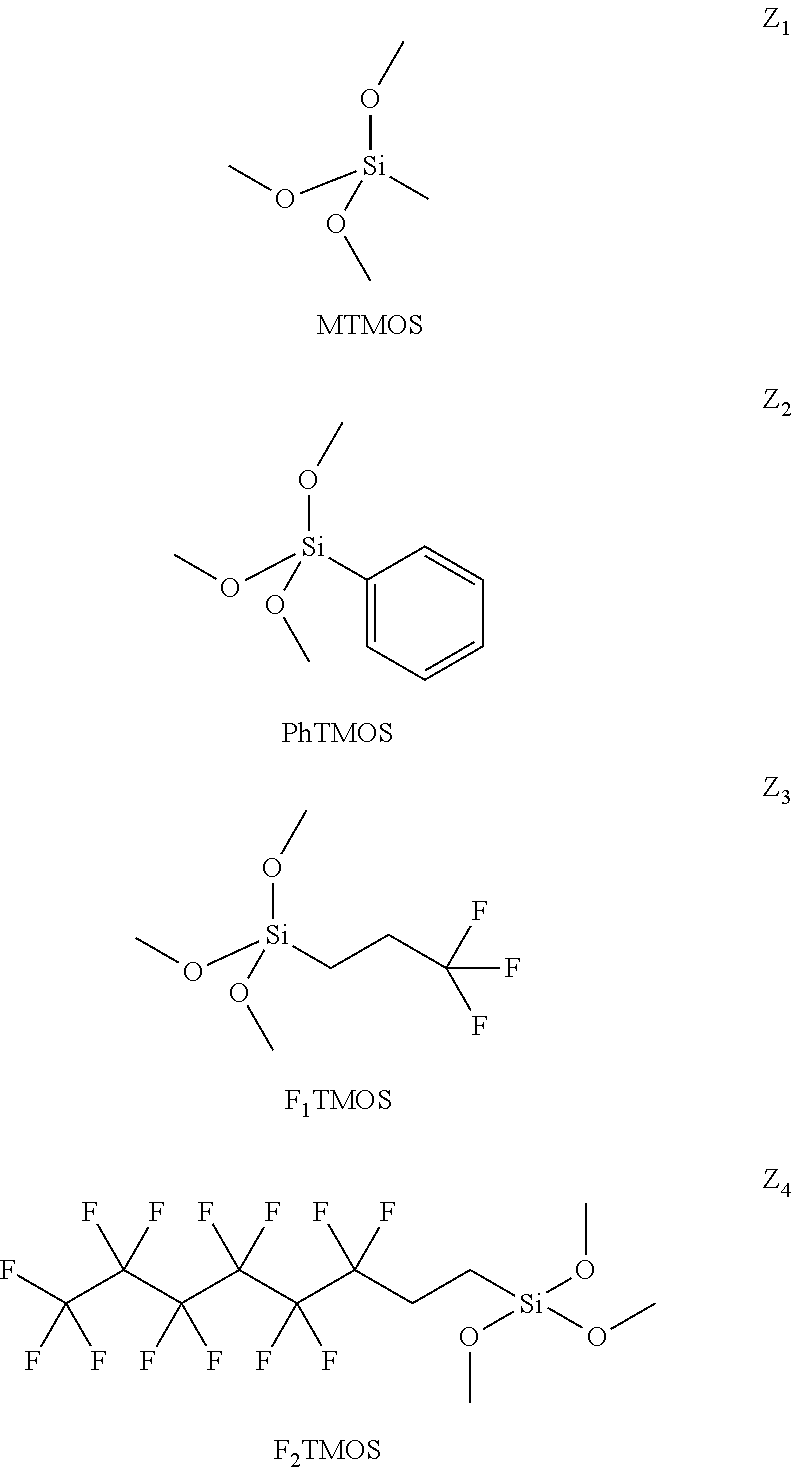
CO[Si](OC)(C)OC.CO[Si](OC)(C1=CC=CC=C1)OC.CO[Si](OC)(CCC(F)(F)F)OC.FC(C(C(C(C(C(CC[Si](OC)(OC)OC)(F)F)(F)F)(F)F)(F)F)(F)F)(F)F
